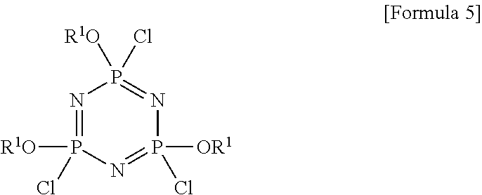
N1=P([R1O])(Cl)N=P([OR1])(Cl)N=P1([R1O])Cl
